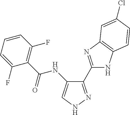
C1(C2=NC3=C(N2)C=CC(Cl)=C3)=NNC=C1NC(C1=C(F)C=CC=C1F)=O
